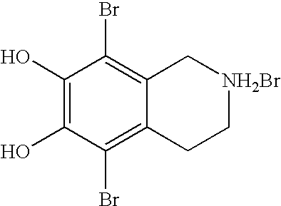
C1(O)=C(O)C(Br)=C2C(=C1Br)C[NH2Br]CC2
